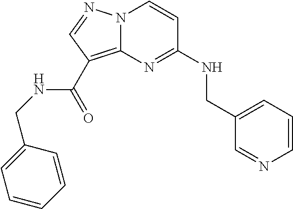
C1=CC=C(CNC2=NC3=C(C(NCC4=CC=CC=C4)=O)C=NN3C=C2)C=N1
